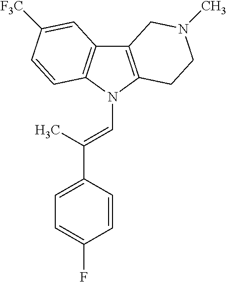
C12=C(N(C=C(C3=CC=C(F)C=C3)C)C3=C1C=C([F3C])C=C3)CCN(C)C2
